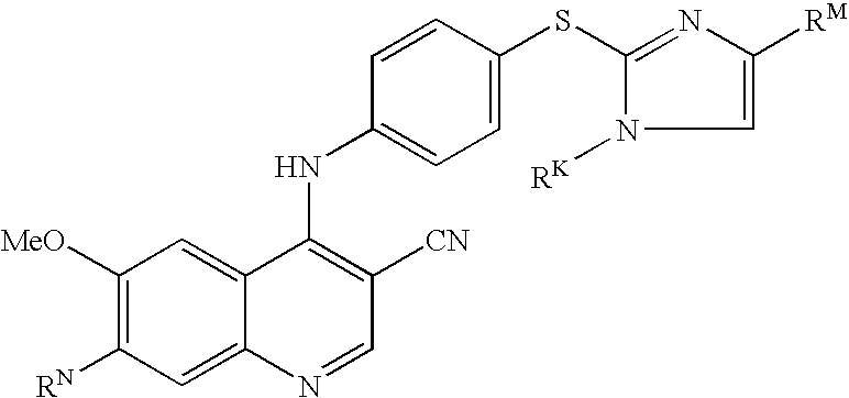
C1([MeO])=C([RN])C=C2C(=C1)C(NC1=CC=C(SC3=NC([RM])=CN3[RK])C=C1)=C([CN])C=N2
